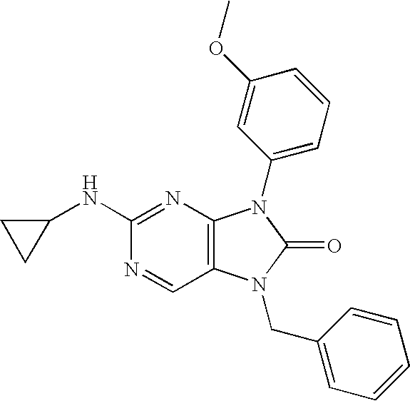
C1(NC2=NC3=C(C=N2)N(CC2=CC=CC=C2)C(=O)N3C2=CC=CC(OC)=C2)CC1
